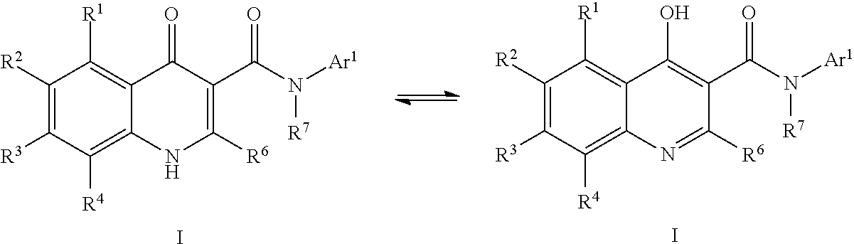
C1([R2])=C([R3])C([R4])=C2C(=C1[R1])C(O)=C(C(N([R7])[Ar1])=O)C([R6])=N2.I.C1([R2])=C([R3])C([R4])=C2C(=C1[R1])C(=O)C(C(N([R7])[Ar1])=O)=C([R6])N2.I
